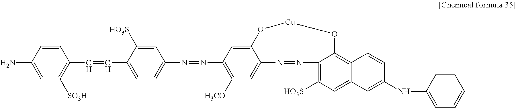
C1=CC(N)=CC([SO3H])=C1C=CC1=CC=C(N=NC2=C([H3CO])C=C3C(=C2)O[Cu]OC2=C4C(=CC([HO3S])=C2N=N3)C=C(NC2=CC=CC=C2)C=C4)C=C1[HO3S]
